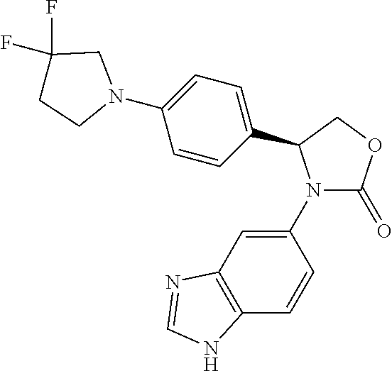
C1(N2C(=O)OCC2C2=CC=C(N3CC(F)(F)CC3)C=C2)=CC2=C(C=C1)NC=N2
